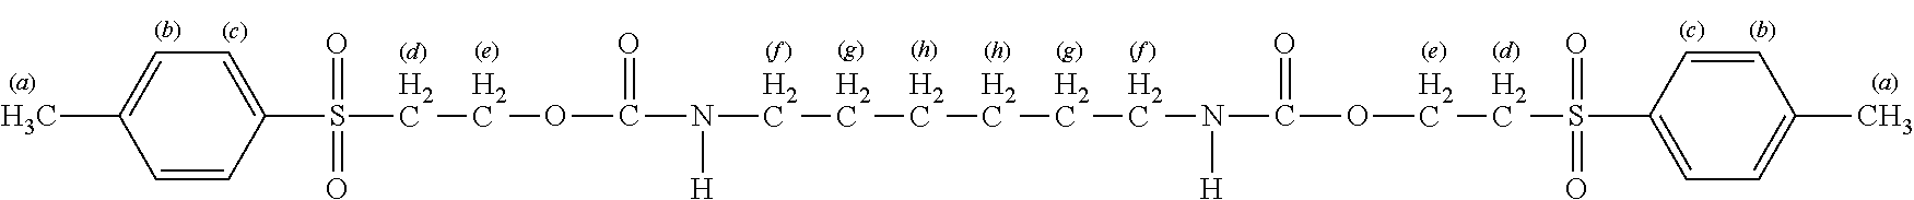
C1=CC(S(CCOC(N(CCCCCCN(C(OCCS(C2=CC=C(C)C=C2)(=O)=O)=O)[H])[H])=O)(=O)=O)=CC=C1C
